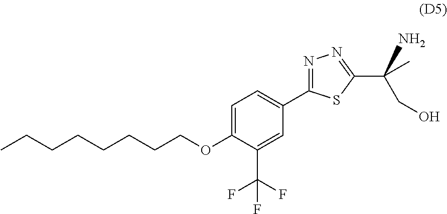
CCCCCCCCOC1=CC=C(C2=NN=C(C(CO)(N)C)S2)C=C1C(F)(F)F
